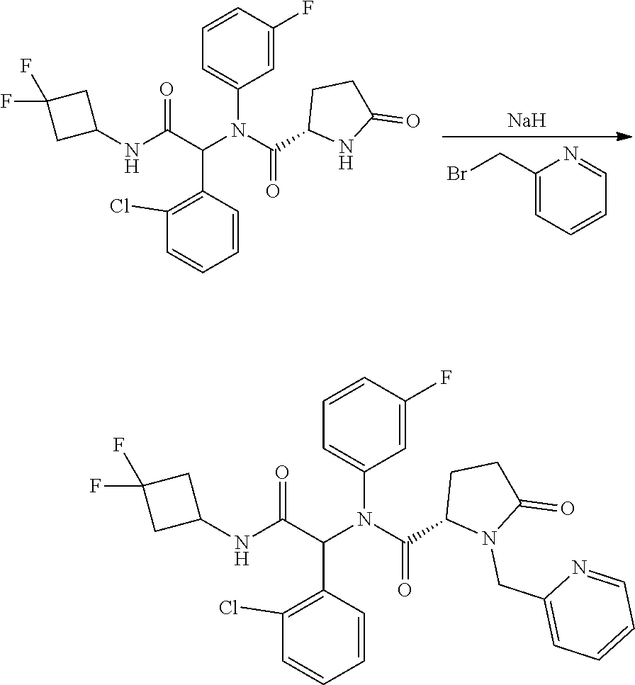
C1=CC=CC(C(C(NC2CC(F)(F)C2)=O)N(C(C2N(CC3=CC=CC=N3)C(=O)CC2)=O)C2=CC=CC(F)=C2)=C1Cl.C1=CC=CC(C(C(NC2CC(F)(F)C2)=O)N(C(C2NC(=O)CC2)=O)C2=CC=CC(F)=C2)=C1Cl.C1(CBr)=CC=CC=N1.[Na]
